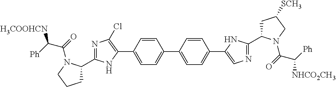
C1(C2=CC=C(C3=CN=C(C4CC([SCH3])CN4C(C([NHCO2CH3])[Ph])=O)N3)C=C2)=CC=C(C2=C(Cl)N=C(C3CCCN3C(C([H3COOHCN])[Ph])=O)N2)C=C1
